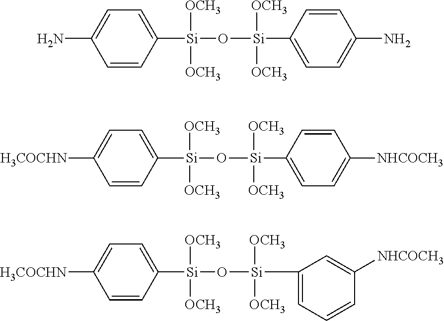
[Si](O[Si]([OCH3])([OCH3])C1=CC=CC([NHCOCH3])=C1)([OCH3])([OCH3])C1=CC=C([H3COCHN])C=C1.[Si](O[Si]([OCH3])([OCH3])C1=CC=C(N)C=C1)([OCH3])([OCH3])C1=CC=C(N)C=C1.[Si](O[Si]([OCH3])([OCH3])C1=CC=C([NHCOCH3])C=C1)([OCH3])([OCH3])C1=CC=C([H3COCHN])C=C1
